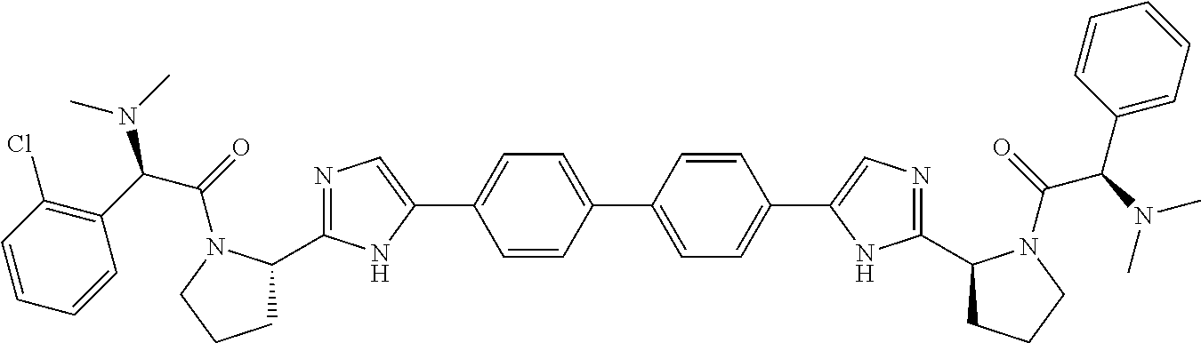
C1=CC(C2=CC=C(C3=CN=C(C4CCCN4C(=O)C(N(C)C)C4=CC=CC=C4)N3)C=C2)=CC=C1C1=CN=C(C2CCCN2C(=O)C(C2=C(Cl)C=CC=C2)N(C)C)N1
